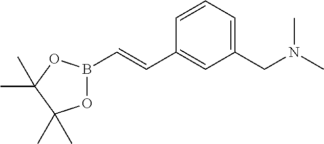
O1B(C=CC2=CC(CN(C)C)=CC=C2)OC(C)(C)C1(C)C
